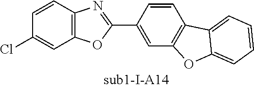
C12=C(C=C(Cl)C=C1)OC(C1=CC3=C(C=C1)C1=CC=CC=C1O3)=N2
